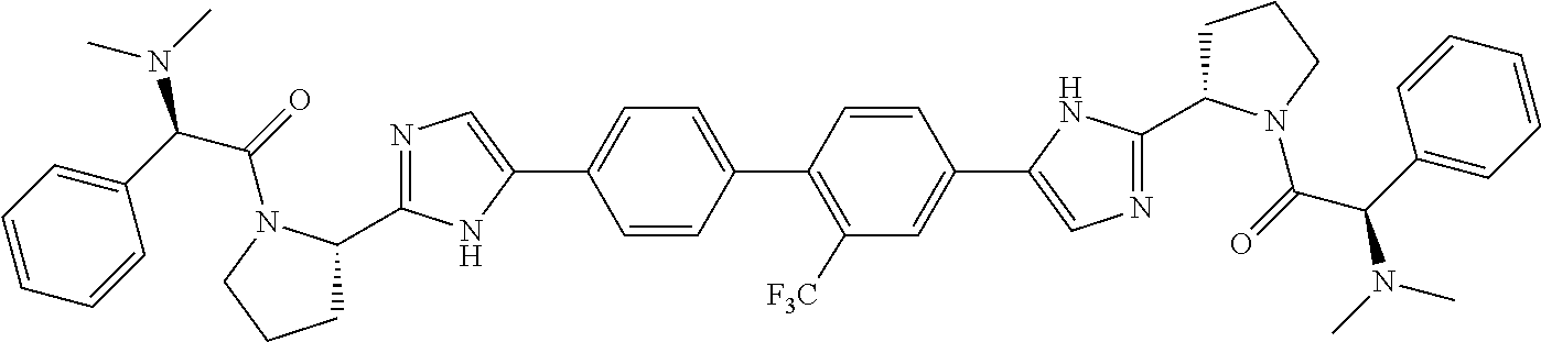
C1=C(C2=CN=C(C3CCCN3C(C(C3=CC=CC=C3)N(C)C)=O)N2)C=CC(C2=C([F3C])C=C(C3=CN=C(C4CCCN4C(C(C4=CC=CC=C4)N(C)C)=O)N3)C=C2)=C1
